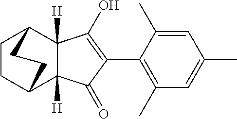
C1(C)=C(C2=C(O)C3([H])C([H])(C2=O)C2CCC3CC2)C(C)=CC(C)=C1
